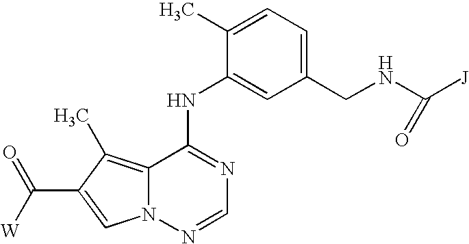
C1(C)=CC=C(CNC([J])=O)C=C1NC1=NC=NN2C1=C(C)C(C([W])=O)=C2
